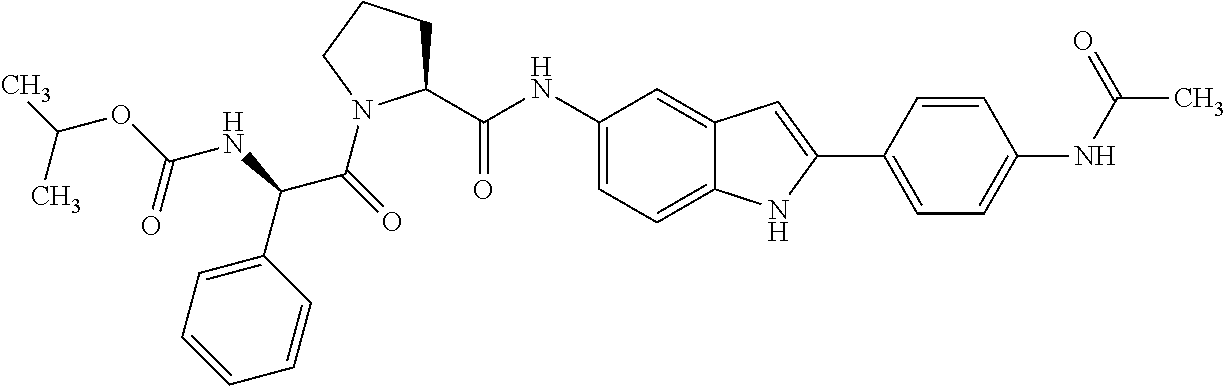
C(C(=O)N1C(C(=O)NC2=CC=C3C(=C2)C=C(C2=CC=C(NC(=O)C)C=C2)N3)CCC1)(C1=CC=CC=C1)NC(OC(C)C)=O
